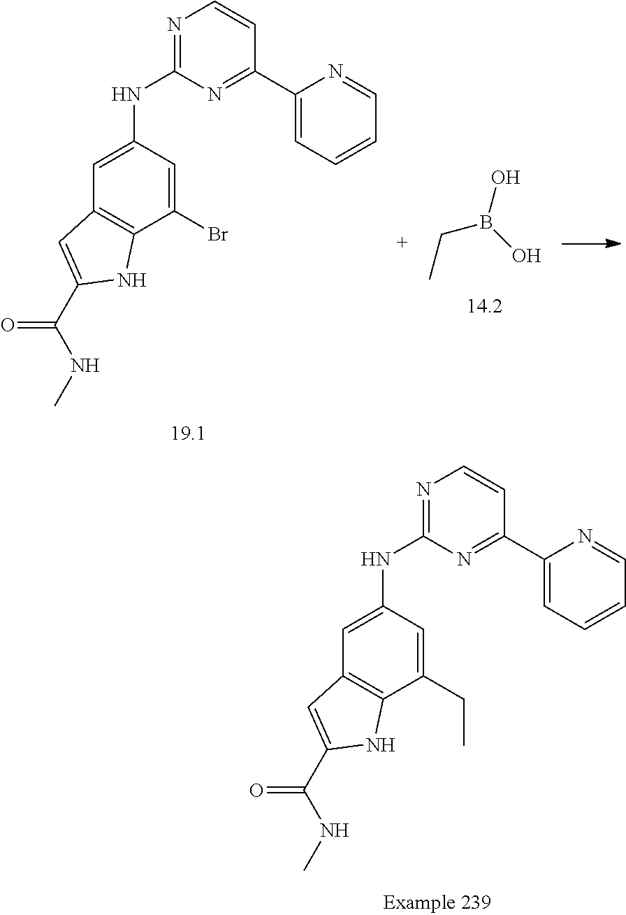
N1=C(NC2=CC3=C(C(CC)=C2)NC(C(=O)NC)=C3)N=C(C2=CC=CC=N2)C=C1.N1=C(NC2=CC3=C(C(Br)=C2)NC(C(=O)NC)=C3)N=C(C2=CC=CC=N2)C=C1.C(B(O)O)C
